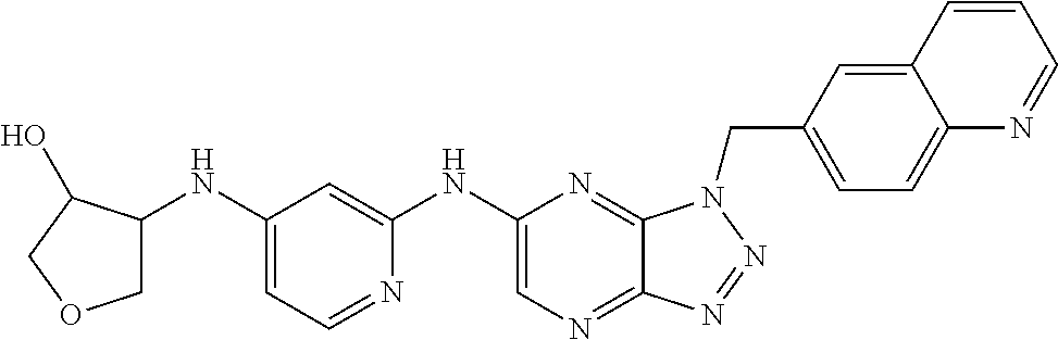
C1(NC2=CC(NC3COCC3O)=CC=N2)=CN=C2C(=N1)N(CC1=CC=C3C(=C1)C=CC=N3)N=N2
